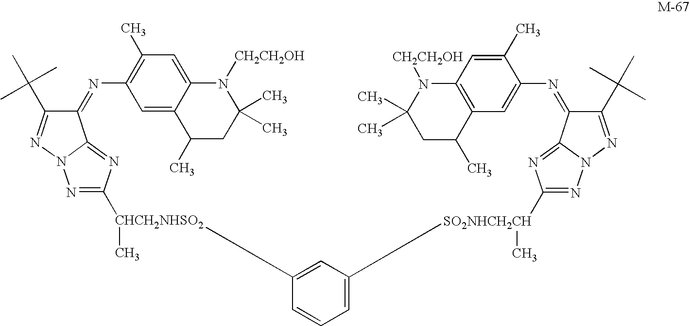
C1(=NC2=C(C)C=C3C(=C2)C(C)CC(C)(C)N3[CH2CH2OH])C(C(C)(C)C)=NN2C1=NC([CHCH2NHSO2](C)C1=CC([SO2NHCH2CH](C)C3=NN4C(=N3)C(=NC3=CC5=C(C=C3C)N([CH2CH2OH])C(C)(C)CC5C)C(C(C)(C)C)=N4)=CC=C1)=N2
